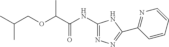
C(OCC(C)C)(C(NC1=NN=C(C2=NC=CC=C2)N1)=O)C
